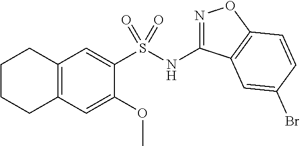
C12=C(C=C(OC)C(S(NC3=NOC4=C3C=C(Br)C=C4)(=O)=O)=C1)CCCC2
